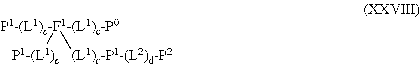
[P1-(L1)c-F1-(L1)c-P0]([(L1)c-P1-(L2)d-P2])[P1-(L1)c]
